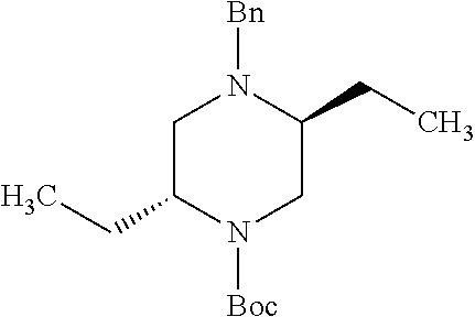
N1([Bn])CC(CC)N([Boc])CC1CC
